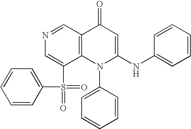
N1=CC2=C(C(S(=O)(=O)C3=CC=CC=C3)=C1)N(C1=CC=CC=C1)C(NC1=CC=CC=C1)=CC2=O
